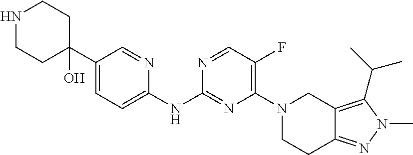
C1=NC(NC2=NC(N3CCC4=NN(C)C(C(C)C)=C4C3)=C(F)C=N2)=CC=C1C1(O)CCNCC1
